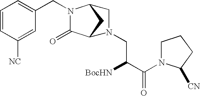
C1=CC([NC])=CC(CN2C(=O)C3CC2CN3CC(C(N2CCCC2[CN])=O)[BocHN])=C1
